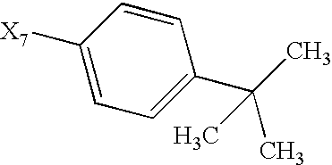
C1=C([X7])C=CC(C(C)(C)C)=C1
